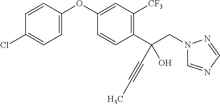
C1=CC(OC2=CC([CF3])=C(C(CN3C=NC=N3)(C#CC)O)C=C2)=CC=C1Cl
